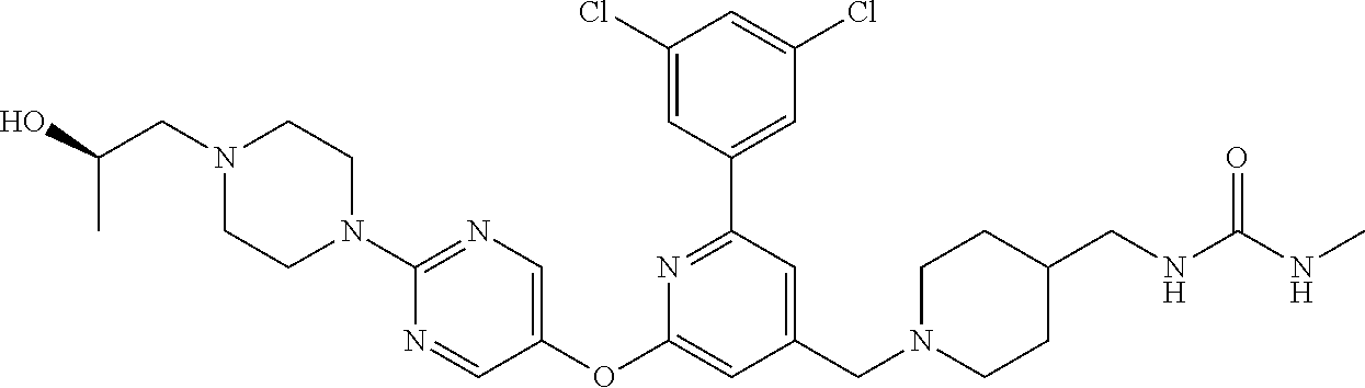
C1(Cl)=CC(C2=NC(OC3=CN=C(N4CCN(CC(O)C)CC4)N=C3)=CC(CN3CCC(CNC(NC)=O)CC3)=C2)=CC(Cl)=C1
